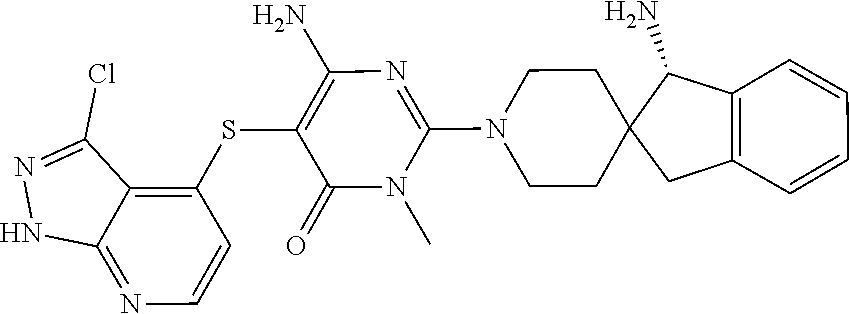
N1(C)C(N2CCC3(C(N)C4=C(C=CC=C4)C3)CC2)=NC(N)=C(SC2=C3C(=NC=C2)NN=C3Cl)C1=O
